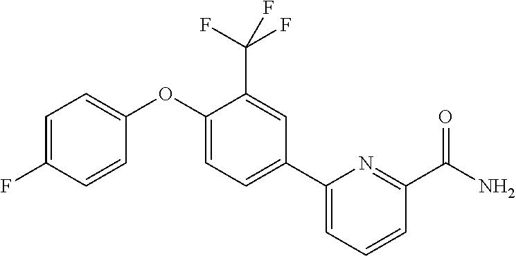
C1=C(F)C=CC(OC2=CC=C(C3=CC=CC(C(N)=O)=N3)C=C2C(F)(F)F)=C1
